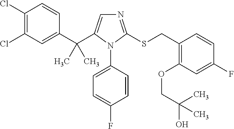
C1(Cl)=C(Cl)C=C(C(C2=CN=C(SCC3=C(OCC(O)(C)C)C=C(F)C=C3)N2C2=CC=C(F)C=C2)(C)C)C=C1
